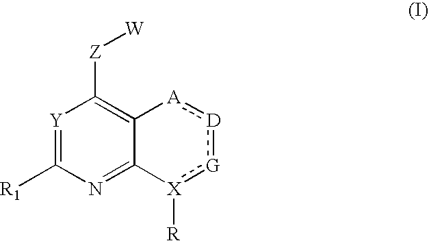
[Y]1=C([R1])N=C2C(=C1[Z][W])[A]:[D]:[G]:[X]2[R]
